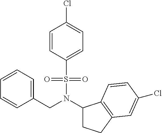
C1=CC=C(CN(C2CCC3=C2C=CC(Cl)=C3)S(=O)(=O)C2=CC=C(Cl)C=C2)C=C1
